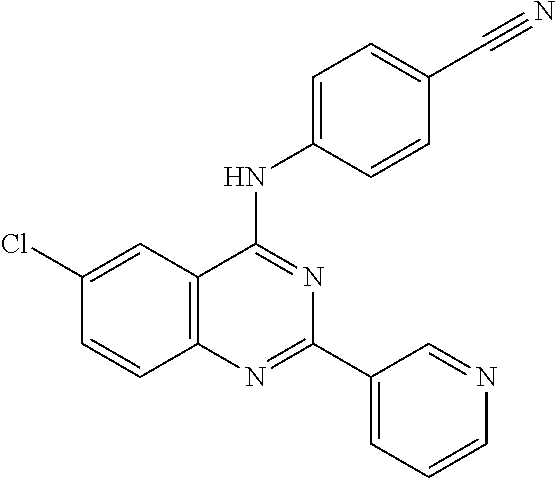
C12=C(C=C(Cl)C=C1)C(NC1=CC=C(C#N)C=C1)=NC(C1=CC=CN=C1)=N2
